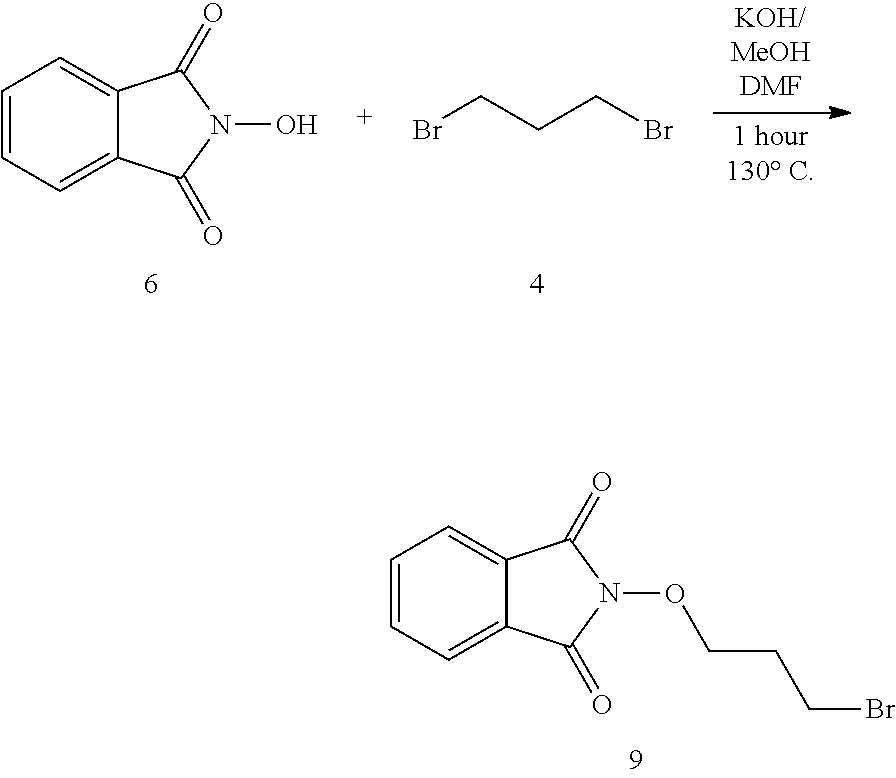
C1=CC=C2C(=C1)C(=O)N(O)C2=O.BrCCCBr.C1=CC=C2C(=C1)C(=O)N(OCCCBr)C2=O
